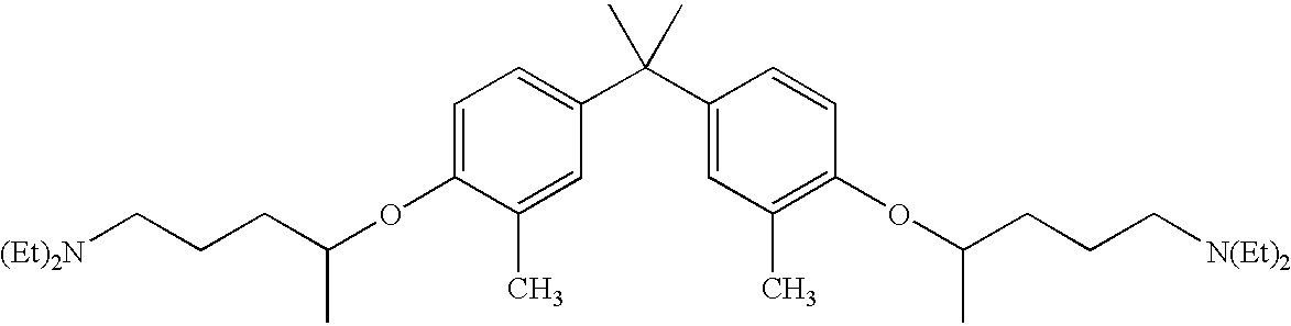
C1=C(OC(CCC[(Et)2N])C)C(C)=CC(C(C2=CC(C)=C(OC(CCC[N(Et)2])C)C=C2)(C)C)=C1
